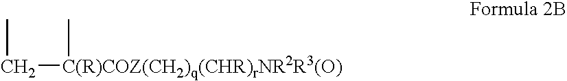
C([C(R)COZ(CH2)q(CHR)rNR2R3(O)]C)C
